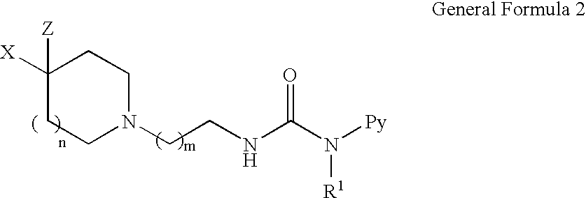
C1([X])([Z])CCN(CCNC(N([Py])[R1])=O)CC1
